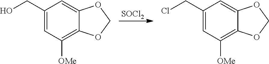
[SOCl2].C1(CO)=CC([OMe])=C2C(=C1)OCO2.C1(CCl)=CC([OMe])=C2C(=C1)OCO2
